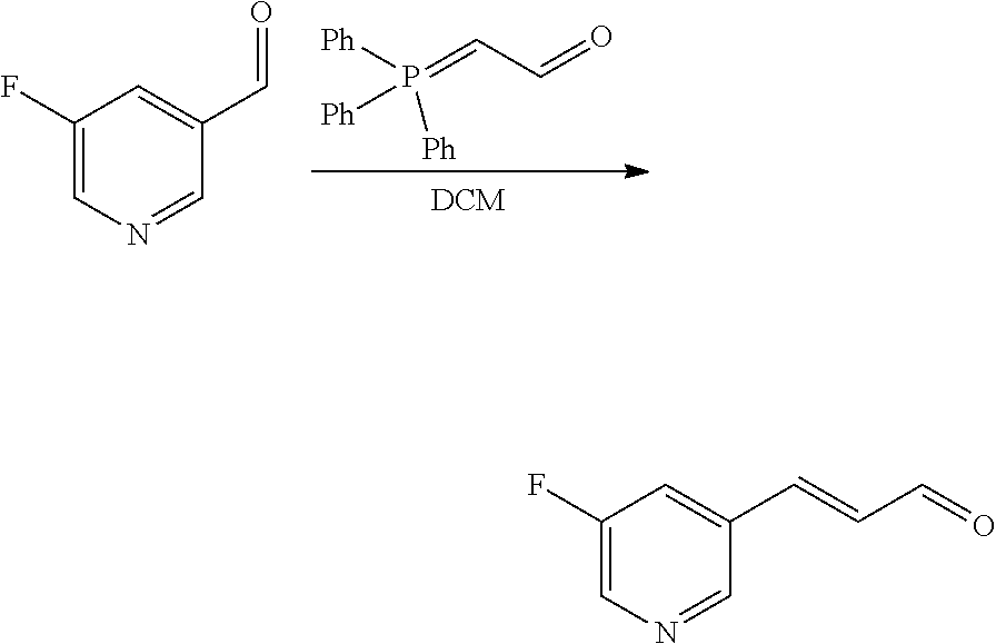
C(C1=CC(F)=CN=C1)=O.P(=CC=O)([Ph])([Ph])[Ph].C(C1=CC(F)=CN=C1)=CC=O
